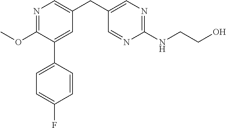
C1(OC)=NC=C(CC2=CN=C(NCCO)N=C2)C=C1C1=CC=C(F)C=C1
